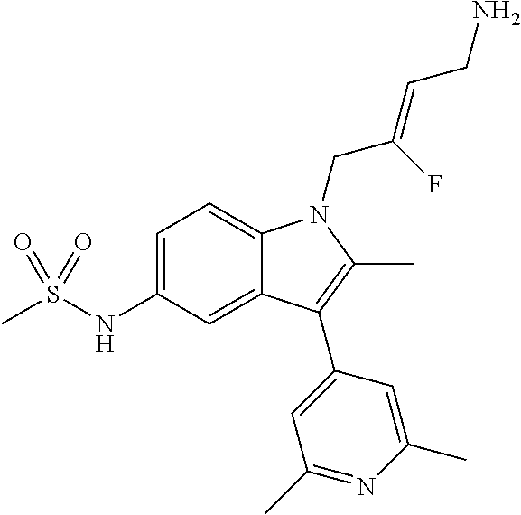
C1=C(NS(C)(=O)=O)C=C2C(=C1)N(CC(=CCN)F)C(C)=C2C1=CC(C)=NC(C)=C1
